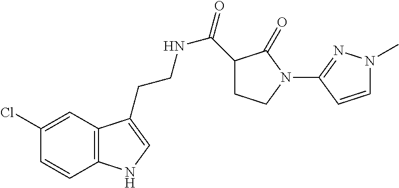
C12=C(C=C(Cl)C=C1)C(CCNC(=O)C1CCN(C3=NN(C)C=C3)C1=O)=CN2
